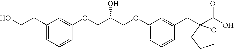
C(COC1=CC=CC(CC2(C(O)=O)OCCC2)=C1)(COC1=CC(CCO)=CC=C1)O
